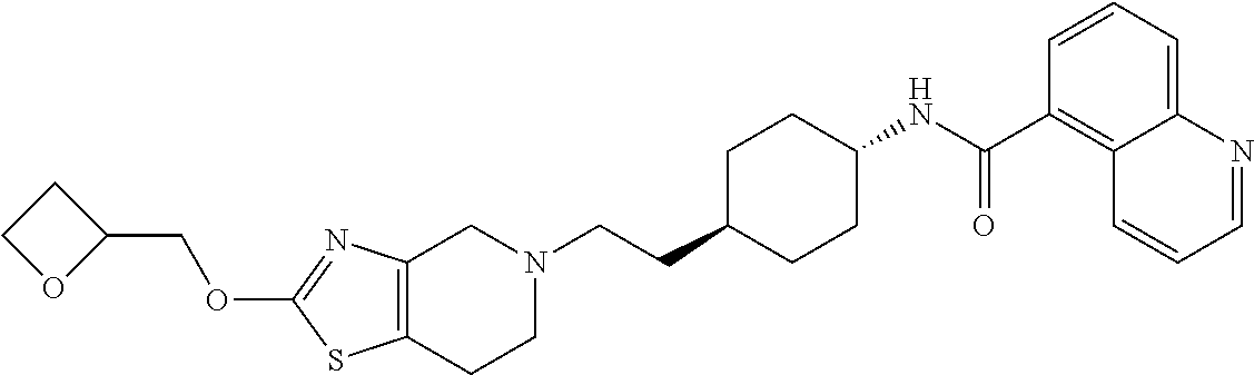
C(CC1CCC(NC(C2=C3C(=CC=C2)N=CC=C3)=O)CC1)N1CC2=C(CC1)SC(OCC1CCO1)=N2
